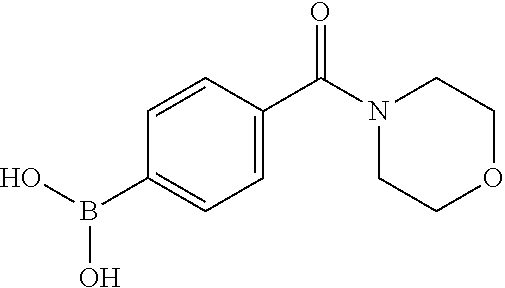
C1=CC(C(N2CCOCC2)=O)=CC=C1B(O)O
